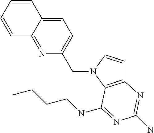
C12=NC(CN3C4=C(C=C3)N=C(N)N=C4NCCCC)=CC=C1C=CC=C2
